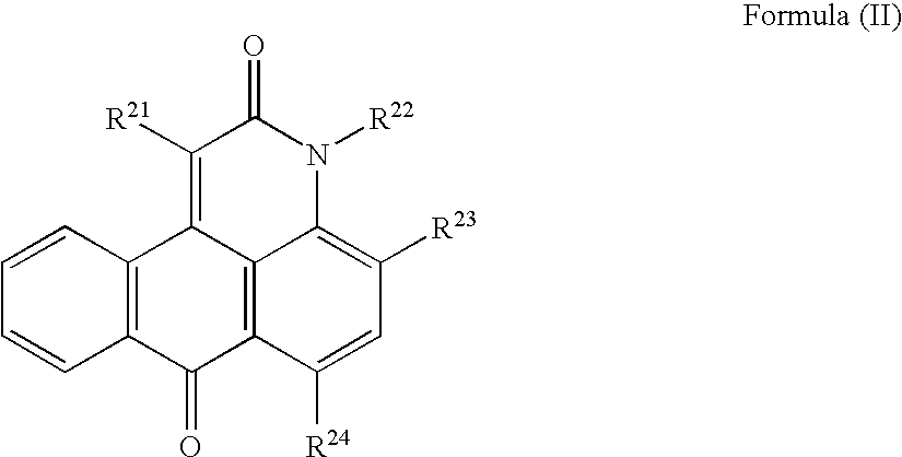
C1=CC2=C(C=C1)C(=O)C1=C3C2=C([R21])C(=O)N([R22])C3=C([R23])C=C1[R24]
